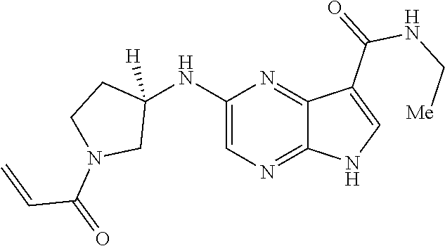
C1(NC2([H])CCN(C(C=C)=O)C2)=CN=C2C(=N1)C(C(NC[Me])=O)=CN2
